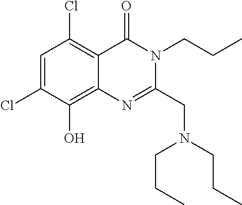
C1=C(Cl)C(O)=C2C(=C1Cl)C(=O)N(CCC)C(CN(CCC)CCC)=N2
